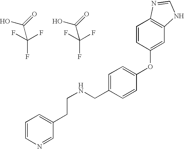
OC(=O)C(F)(F)F.N(CC1=CC=C(OC2=CC3=C(C=C2)N=CN3)C=C1)CCC1=CC=CN=C1.OC(=O)C(F)(F)F
